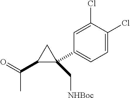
C1(C2=CC=C(Cl)C(Cl)=C2)(C[NHBoc])C(C(C)=O)C1
